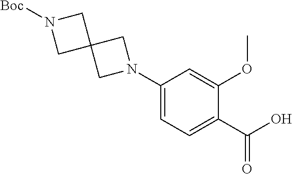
C1(N2CC3(C2)CN([Boc])C3)=CC=C(C(O)=O)C(OC)=C1
